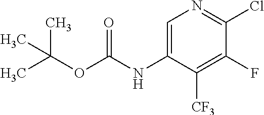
C1=C(NC(OC(C)(C)C)=O)C([CF3])=C(F)C(Cl)=N1
